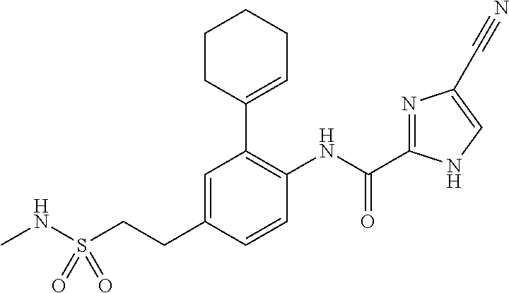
C1=C(CCS(NC)(=O)=O)C=CC(NC(C2=NC(C#N)=CN2)=O)=C1C1=CCCCC1
